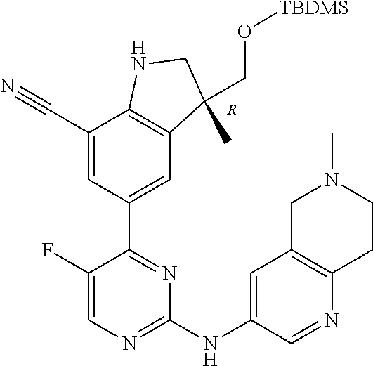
[R].C1(C2=CC3=C(C(C#N)=C2)NCC3(C)CO[TBDMS])=NC(NC2=CC3=C(CCN(C)C3)N=C2)=NC=C1F
